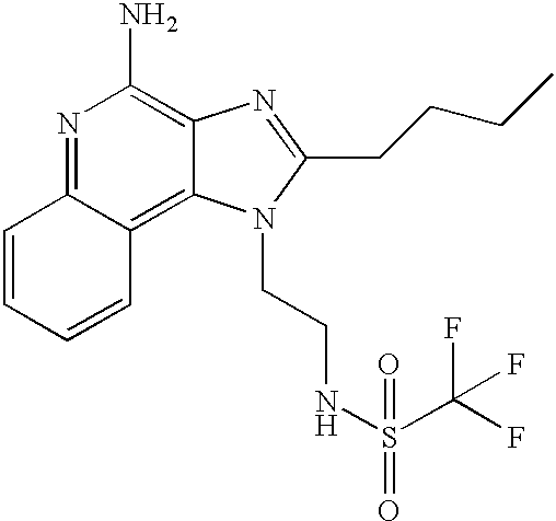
N1=C2C(=C3C(=C1N)N=C(CCCC)N3CCNS(C(F)(F)F)(=O)=O)C=CC=C2
